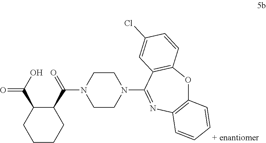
C1(C(=O)N2CCN(C3=NC4=C(OC5=C3C=C(Cl)C=C5)C=CC=C4)CC2)C(C(O)=O)CCCC1
